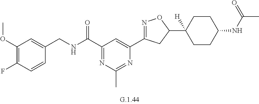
C1(OC)=C(F)C=CC(CNC(C2=NC(C)=NC(C3=NOC(C4([H])CCC(NC(C)=O)CC4)C3)=C2)=O)=C1
